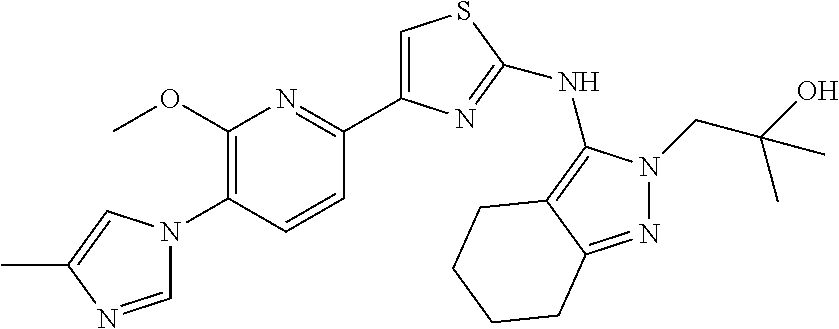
C1=NC(C)=CN1C1=C(OC)N=C(C2=CSC(NC3=C4C(=NN3CC(O)(C)C)CCCC4)=N2)C=C1
